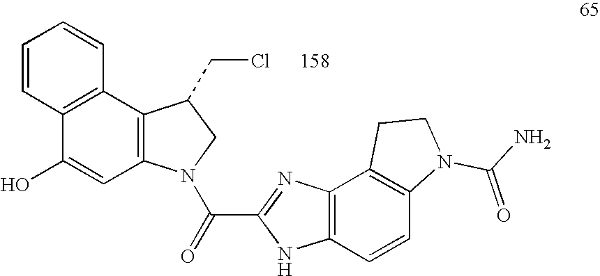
C(C1=NC2=C(N1)C=CC1=C2CCN1C(=O)N)(=O)N1C2=C(C3=C(C=CC=C3)C(O)=C2)C(CCl)C1
